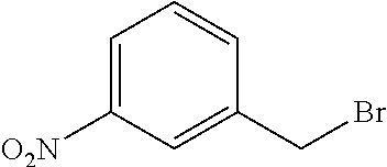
C1=C([O2N])C=C(CBr)C=C1
